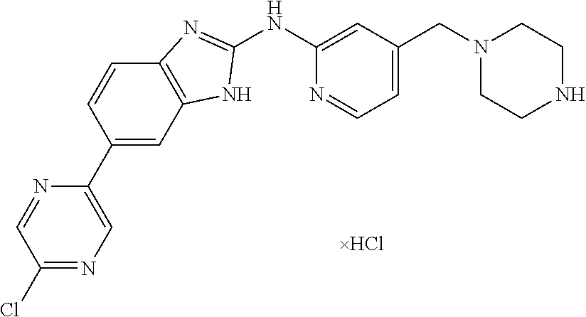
C1(Cl)=NC=C(C2=CC3=C(C=C2)N=C(NC2=CC(CN4CCNCC4)=CC=N2)N3)N=C1
